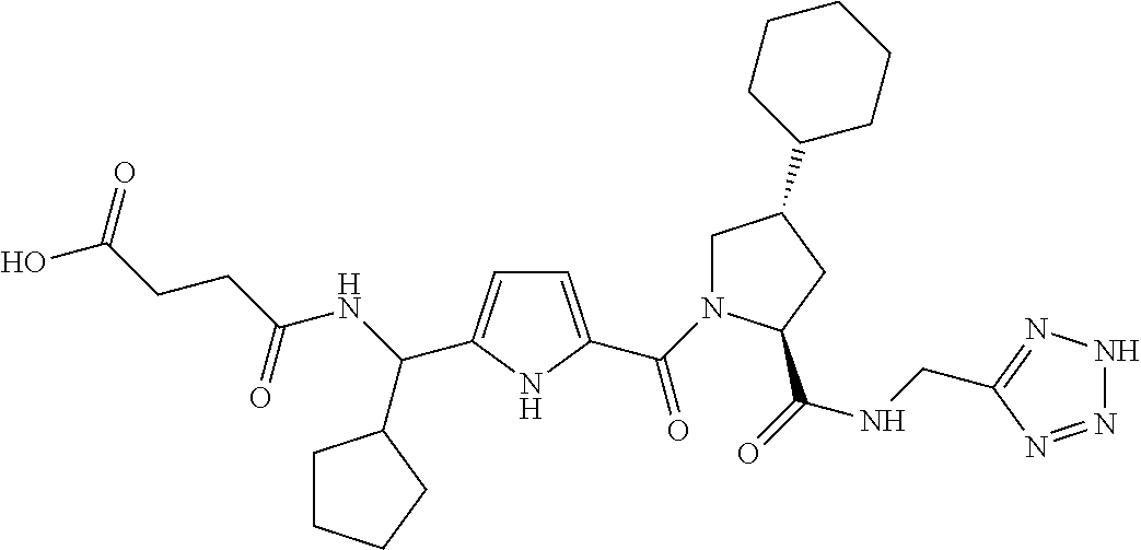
C1=C(C(=O)N2CC(C3CCCCC3)CC2C(=O)NCC2=NNN=N2)NC(C(NC(CCC(O)=O)=O)C2CCCC2)=C1
